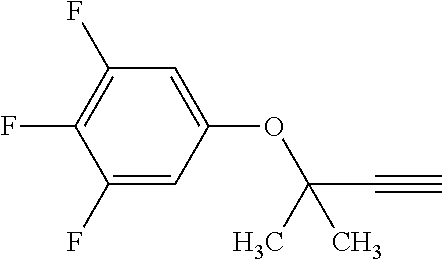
C1(OC(C#C)(C)C)=CC(F)=C(F)C(F)=C1
